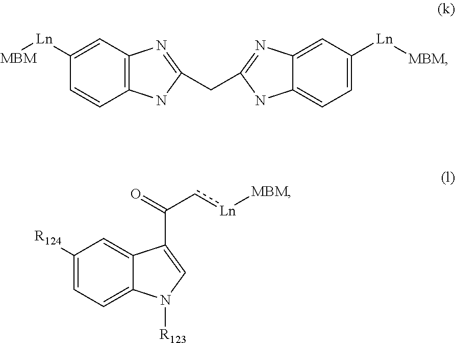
C1([Ln][MBM])=CC2=C(C=C1)NC(CC1=NC3=CC([Ln][MBM])=CC=C3N1)=N2.C1([R124])=CC=C2C(=C1)C(C(c[Ln][MBM])=O)=CN2[R123]
